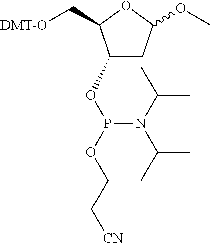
C1(OP(OCC[CN])N(C(C)C)C(C)C)CC(OC)OC1C[DMT-O]
